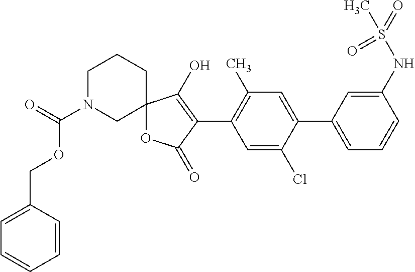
C12(OC(=O)C(C3=C(C)C=C(C4=CC=CC(NS(=O)(C)=O)=C4)C(Cl)=C3)=C1O)CCCN(C(OCC1=CC=CC=C1)=O)C2
